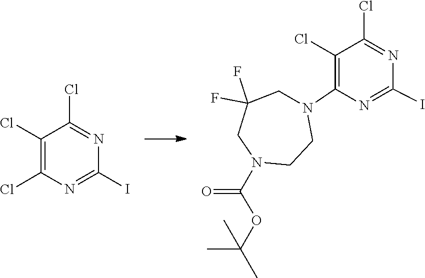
C1(I)=NC(Cl)=C(Cl)C(Cl)=N1.CC(C)(OC(=O)N1CCN(C2=C(Cl)C(Cl)=NC(I)=N2)CC(F)(F)C1)C
